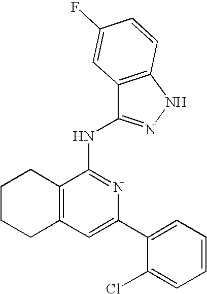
C1=C(C2=CC=CC=C2Cl)N=C(NC2=NNC3=C2C=C(F)C=C3)C2=C1CCCC2
